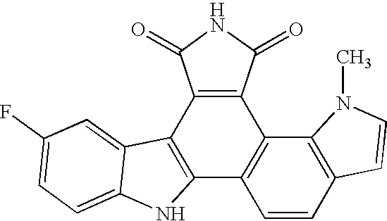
C12=C(C3=C(C4=C1C=CC1=C4N(C)C=C1)C(=O)NC3=O)C1=CC(F)=CC=C1N2
